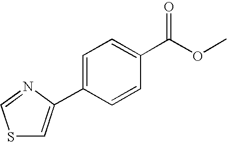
S1C=C(C2=CC=C(C(OC)=O)C=C2)N=C1
